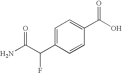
C1=C(C(C(N)=O)F)C=CC(C(O)=O)=C1
